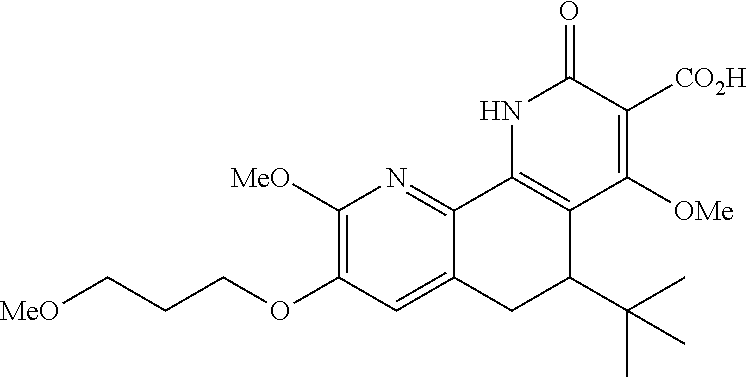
C1([MeO])=C(OCCC[MeO])C=C2C(=N1)C1=C(C(C(C)(C)C)C2)C([OMe])=C([CO2H])C(=O)N1
